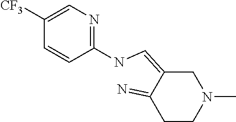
C1C(=CNC2=NC=C([CF3])C=C2)C(=N)CCN1C
